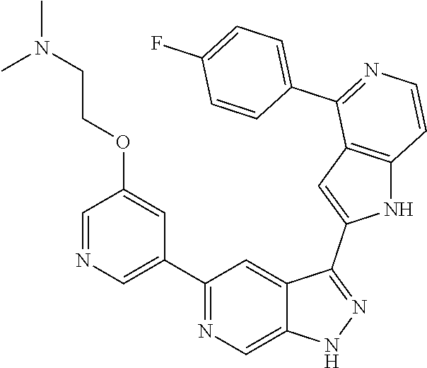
C1(C2=CN=CC(OCCN(C)C)=C2)=NC=C2C(=C1)C(C1=CC3=C(N1)C=CN=C3C1=CC=C(F)C=C1)=NN2
